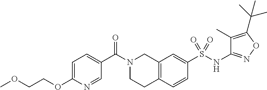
C1=C(OCCOC)N=CC(C(N2CCC3=C(C2)C=C(S(NC2=NOC(C(C)(C)C)=C2C)(=O)=O)C=C3)=O)=C1
